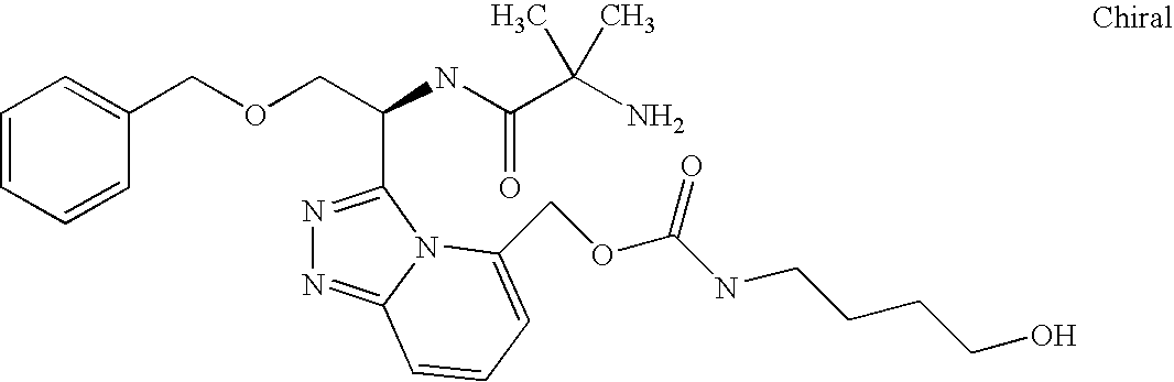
C(COCC1=CC=CC=C1)(NC(C(N)(C)C)=O)C1=NN=C2N1C(COC(NCCCCO)=O)=CC=C2
